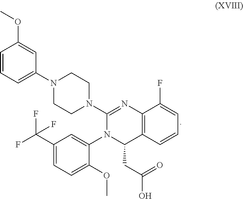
C12=C(C=CC=C1F)C(CC(O)=O)N(C1=CC(C(F)(F)F)=CC=C1OC)C(N1CCN(C3=CC=CC(OC)=C3)CC1)=N2
